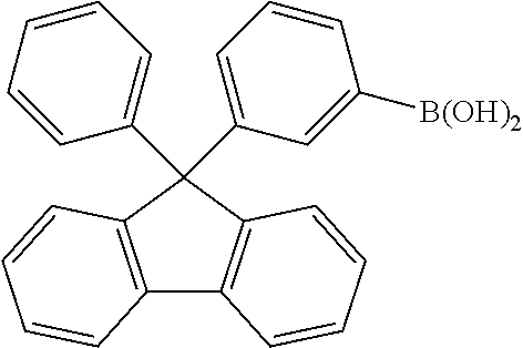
C12=C(C3=C(C=CC=C3)C1(C1=CC=CC=C1)C1=CC=CC([B(OH)2])=C1)C=CC=C2
